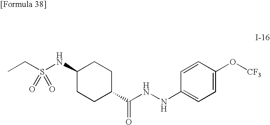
C1(NS(CC)(=O)=O)CCC(C(NNC2=CC=C(O[CF3])C=C2)=O)CC1
